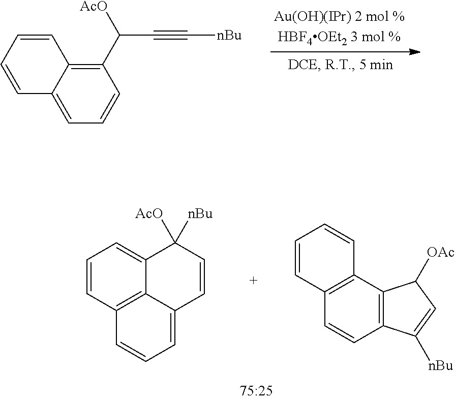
C1(C([AcO])C#C[nBu])=C2C(=CC=C1)C=CC=C2.C1=CC2=C3C(=C1)C([nBu])([AcO])C=CC3=CC=C2.C12=C(C3=C(C=C1)C=CC=C3)C([OAc])C=C2[nBu]
